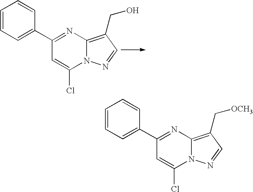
C1=CC=C(C2=NC3=C(CO)C=NN3C(Cl)=C2)C=C1.C1=CC=C(C2=NC3=C(C[OCH3])C=NN3C(Cl)=C2)C=C1
